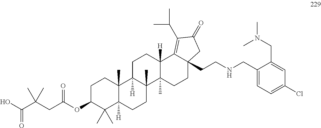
C1C(OC(CC(C(=O)O)(C)C)=O)C(C)(C)C2([H])C(C)(C1)C1([H])C(C)(CC2)C2(C)C([H])(CC1)C1=C(C(C)C)C(=O)CC1(CCNCC1=CC=C(Cl)C=C1CN(C)C)CC2
